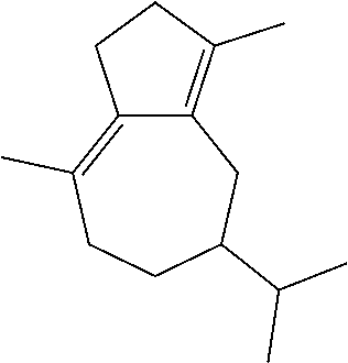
C1C(C)=C2CCC(C)=C2CC(C(C)C)C1
